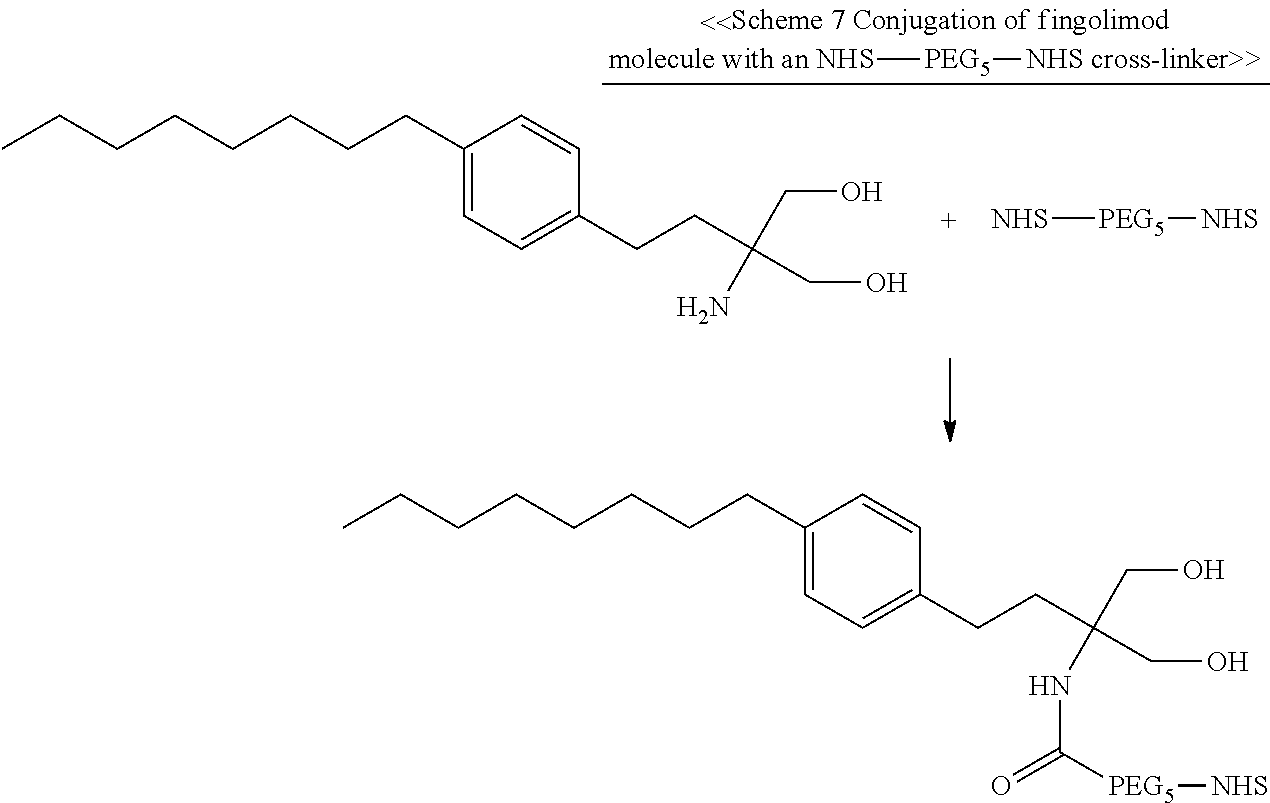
[molecule with an NHS][PEG5][NHS cross-linker>>].C1(CCCCCCCC)=CC=C(CCC(CO)(CO)N)C=C1.[NHS][PEG5][NHS].C1(CCCCCCCC)=CC=C(CCC(CO)(CO)NC([PEG5][NHS])=O)C=C1
